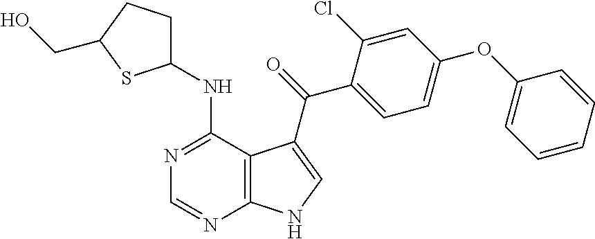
N1=C(NC2CCC(CO)S2)C2=C(N=C1)NC=C2C(=O)C1=CC=C(OC2=CC=CC=C2)C=C1Cl
